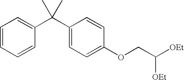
C1=CC=CC(C(C2=CC=C(OCC([OEt])[OEt])C=C2)(C)C)=C1
